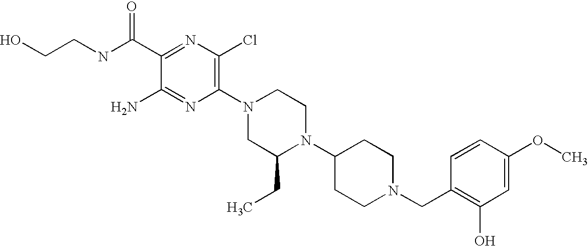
C1(C(NCCO)=O)=NC(Cl)=C(N2CC(CC)N(C3CCN(CC4=C(O)C=C(OC)C=C4)CC3)CC2)N=C1N
